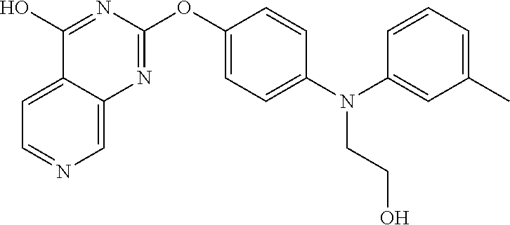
C12=CC=NC=C1N=C(OC1=CC=C(N(C3=CC(C)=CC=C3)CCO)C=C1)N=C2O
